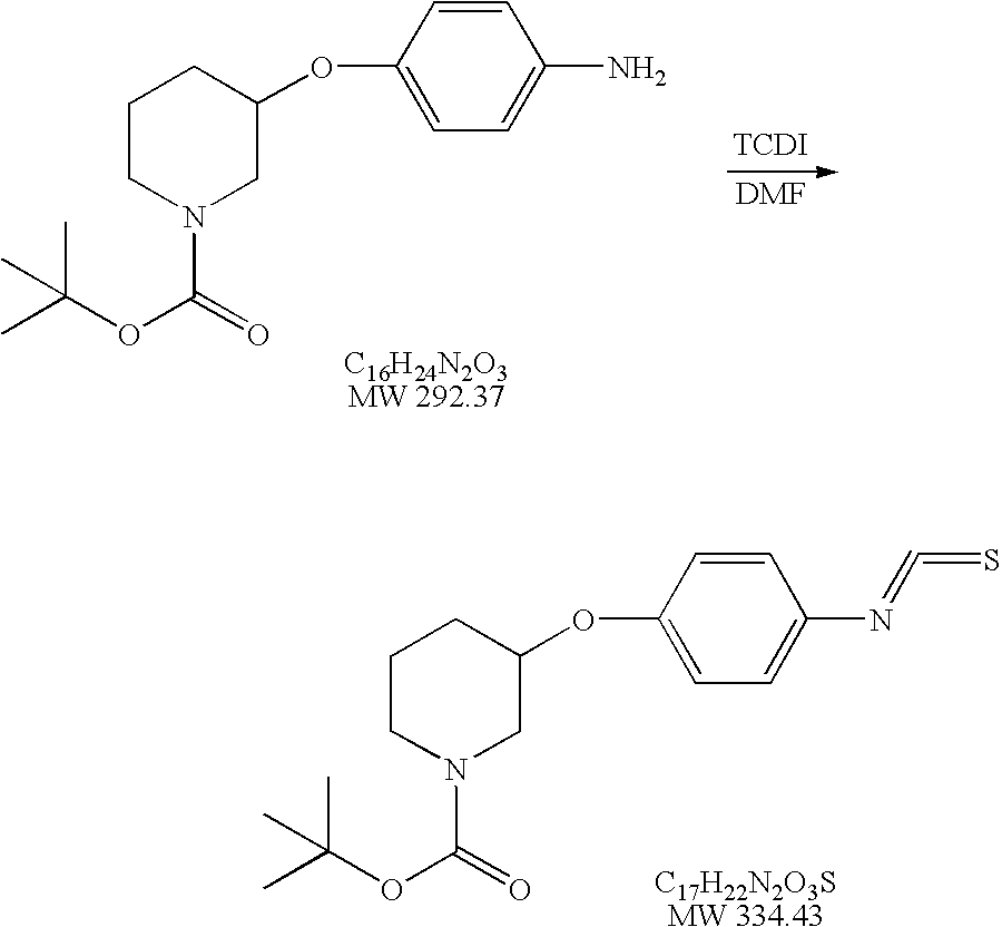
C1(OC2=CC=C(N=C=S)C=C2)CCCN(C(OC(C)(C)C)=O)C1.[DMF].[TCDI].C1(OC2=CC=C(N)C=C2)CCCN(C(OC(C)(C)C)=O)C1
